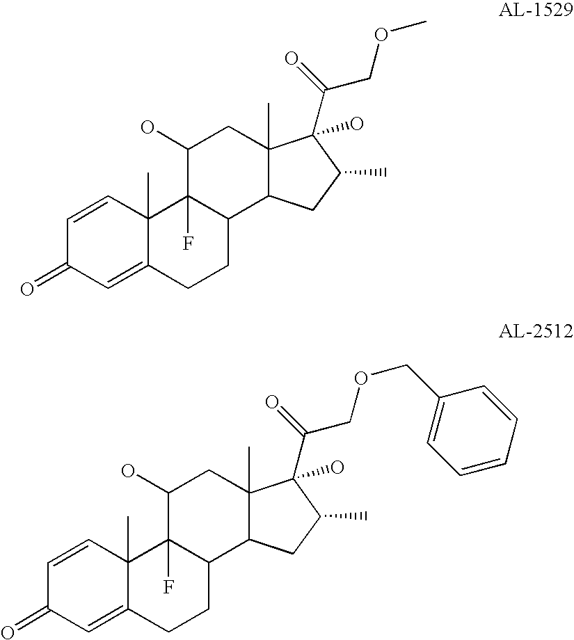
C1=CC2(C)C(=CC1=O)CCC1C2(F)C(O)CC2(C)C1CC(C)C2(O)C(=O)COC.C1=CC2(C)C(=CC1=O)CCC1C2(F)C(O)CC2(C)C1CC(C)C2(O)C(=O)COCC1=CC=CC=C1
